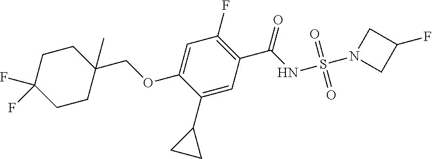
C1(COC2=CC(F)=C(C(NS(N3CC(F)C3)(=O)=O)=O)C=C2C2CC2)(C)CCC(F)(F)CC1
